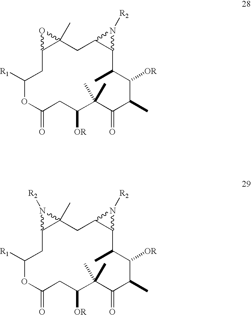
C12CC([R1])OC(=O)CC([OR])C(C)(C)C(=O)C(C)C([OR])C(C)C3C(CC1(C)O2)N3[R2].C12CC([R1])OC(=O)CC([OR])C(C)(C)C(=O)C(C)C([OR])C(C)C3C(CC1(C)N2[R2])N3[R2]
